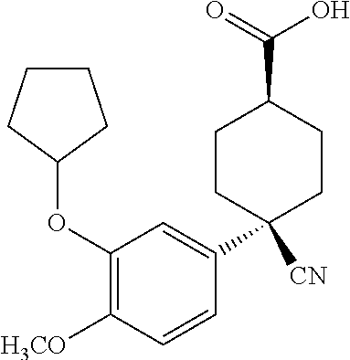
C1(OC2CCCC2)=C([H3CO])C=CC(C2([CN])CCC(C(O)=O)CC2)=C1
